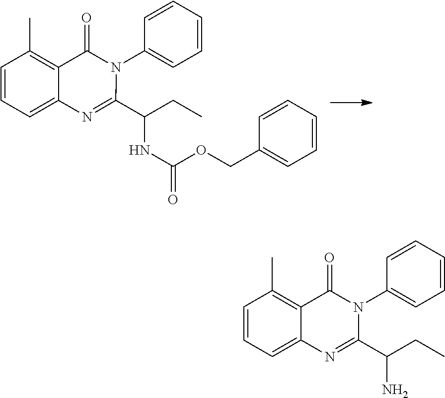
C1=CC=C2C(=C1C)C(=O)N(C1=CC=CC=C1)C(C(CC)NC(=O)OCC1=CC=CC=C1)=N2.C1=CC=C2C(=C1C)C(=O)N(C1=CC=CC=C1)C(C(CC)N)=N2
